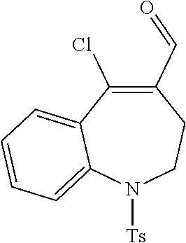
C1(C=O)=C(Cl)C2=CC=CC=C2N([Ts])CC1
